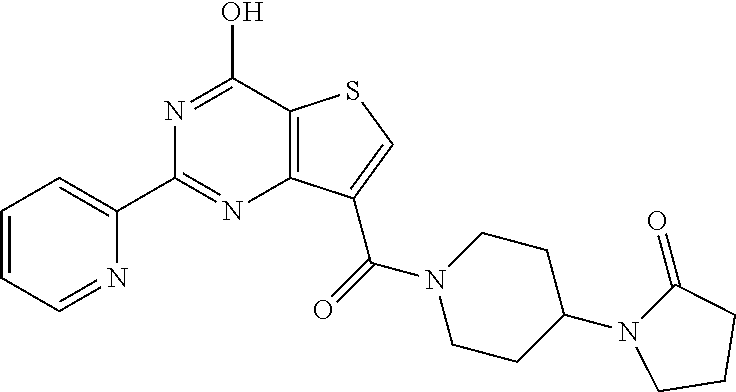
C1=CC=NC(C2=NC3=C(C(O)=N2)SC=C3C(N2CCC(N3C(=O)CCC3)CC2)=O)=C1
